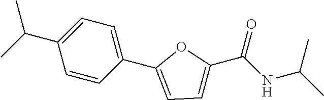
C1=C(C(C)C)C=CC(C2=CC=C(C(NC(C)C)=O)O2)=C1
